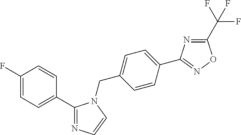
C1(C2=CC=C(F)C=C2)=NC=CN1CC1=CC=C(C2=NOC(C(F)(F)F)=N2)C=C1
